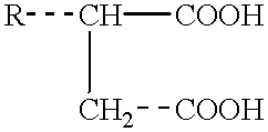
[R]C([COOH])C[COOH]
